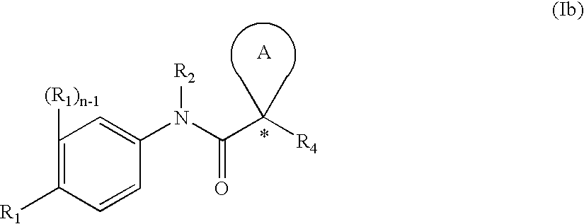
C1([(R1)n-1])=C([R1])C=CC(N(C(C([R4])(C)C)=O)[R2])=C1
